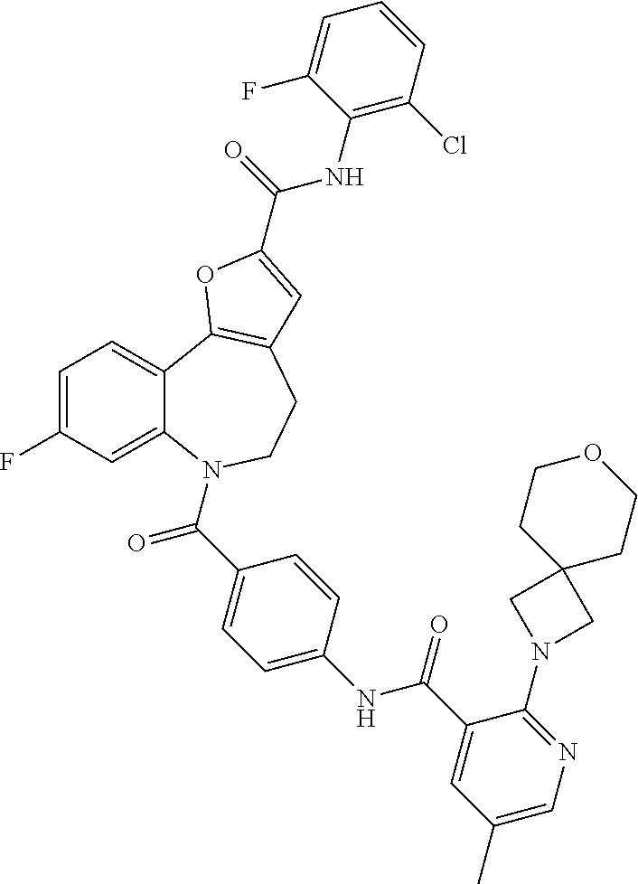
C1=C(F)C=C2C(=C1)C1=C(CCN2C(=O)C2=CC=C(NC(=O)C3=CC(C)=CN=C3N3CC4(C3)CCOCC4)C=C2)C=C(C(NC2=C(Cl)C=CC=C2F)=O)O1
